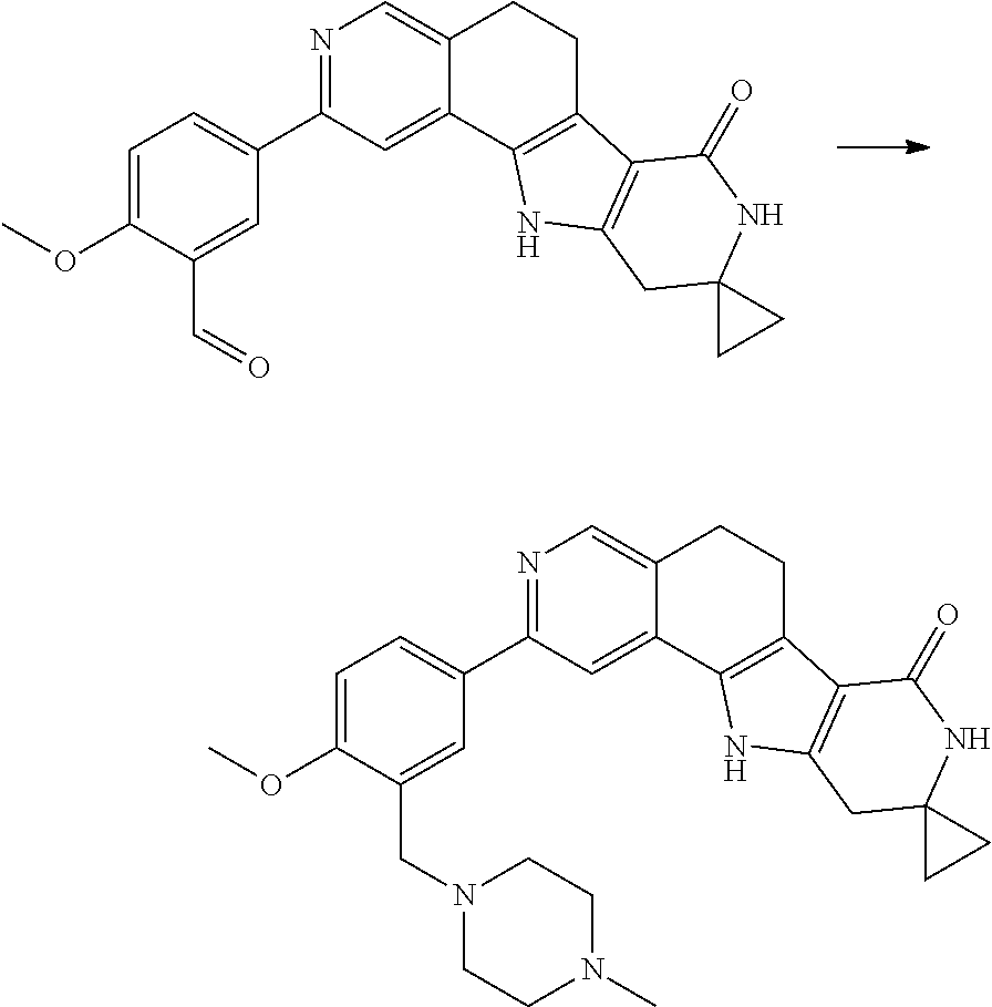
N1=C(C2=CC=C(OC)C(C=O)=C2)C=C2C(=C1)CCC1=C2NC2=C1C(=O)NC1(C2)CC1.N1=C(C2=CC=C(OC)C(CN3CCN(C)CC3)=C2)C=C2C(=C1)CCC1=C2NC2=C1C(=O)NC1(C2)CC1
